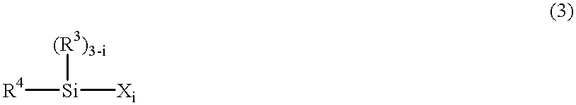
[R4][Si]([(R3)3-i])[Xi]
